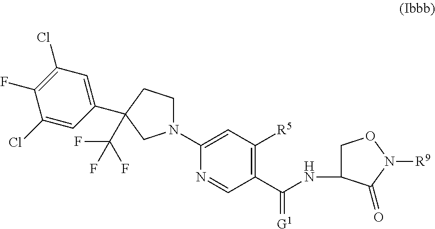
N1(C2=CC([R5])=C(C(NC3CON([R9])C3=O)=[G1])C=N2)CCC(C(F)(F)F)(C2=CC(Cl)=C(F)C(Cl)=C2)C1
